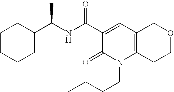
C(NC(C1=CC2=C(N(CCCC)C1=O)CCOC2)=O)(C1CCCCC1)C
